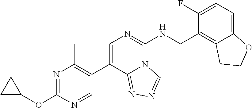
N1=C(OC2CC2)N=CC(C2=CN=C(NCC3=C4C(=CC=C3F)OCC4)N3C2=NN=C3)=C1C
